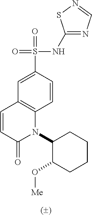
C1=CC(S(=O)(=O)NC2=NC=NS2)=CC2=C1N(C1C(O[Me])CCCC1)C(=O)C=C2
